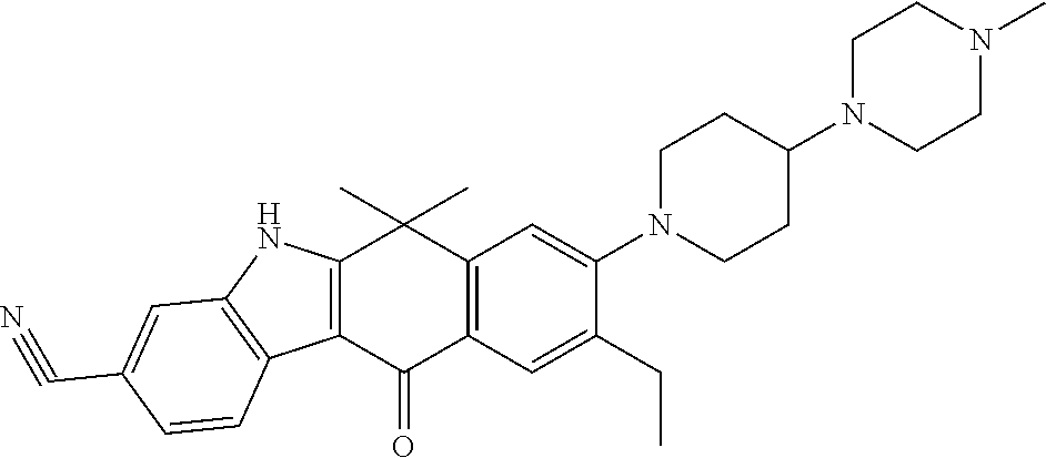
C12=C(C(=O)C3=C(C1(C)C)C=C(N1CCC(N4CCN(C)CC4)CC1)C(CC)=C3)C1=C(N2)C=C(C#N)C=C1
